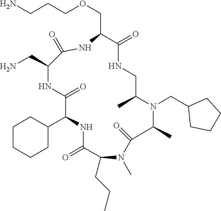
C1CCCC(C2NC(=O)C(CCC)N(C)C(=O)C(C)N(CC3CCCC3)C(C)CNC(=O)C(COCCCN)NC(=O)C(CN)NC2=O)C1
